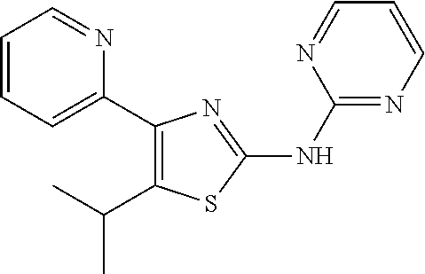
C1=CC=C(C2=C(C(C)C)SC(NC3=NC=CC=N3)=N2)N=C1
